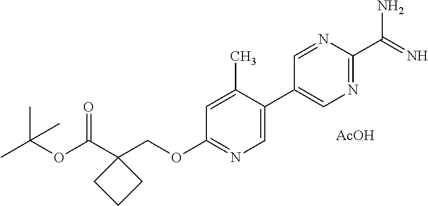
C1=C(C2=CN=C(C(=N)N)N=C2)C(C)=CC(OCC2(C(OC(C)(C)C)=O)CCC2)=N1.[AcOH]
